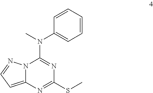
N12C(=CC=N1)N=C(SC)N=C2N(C)C1=CC=CC=C1
